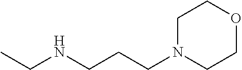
C(NCCCN1CCOCC1)C
